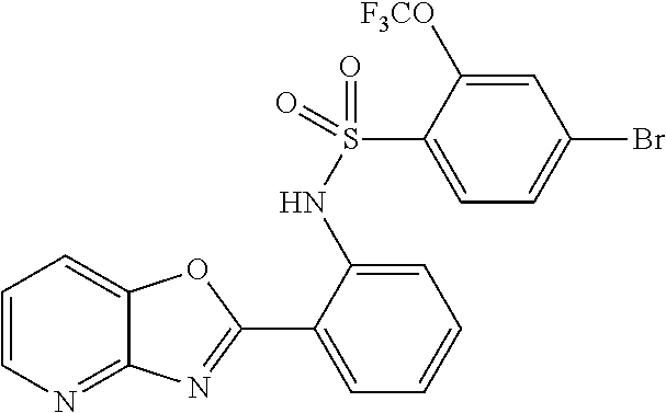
C1=CN=C2C(=C1)OC(C1=CC=CC=C1NS(=O)(C1=CC=C(Br)C=C1[F3CO])=O)=N2
